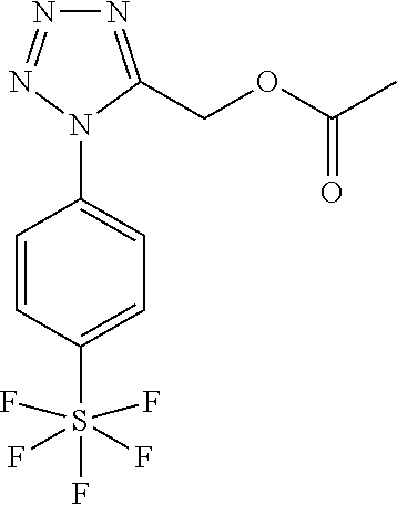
C1=CC(S(F)(F)(F)(F)F)=CC=C1N1C(COC(C)=O)=NN=N1
